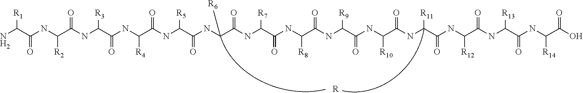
NC(C(NC(C(NC(C(NC(C(NC(C(NC(C(NC(C(NC(C(NC(C(NC(C(NC([R11])C(=O)NC(C(=O)NC(C(NC(C(O)=O)[R14])=O)[R13])[R12])=O)[R10])=O)[R9])=O)[R8])=O)[R7])=O)[R6])=O)[R5])=O)[R4])=O)[R3])=O)[R2])=O)[R1].[R]
